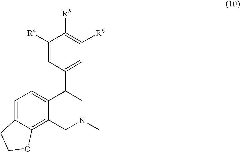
C1=C2C(=C3C(=C1)C(C1=CC([R6])=C([R5])C([R4])=C1)CN(C)C3)OCC2
